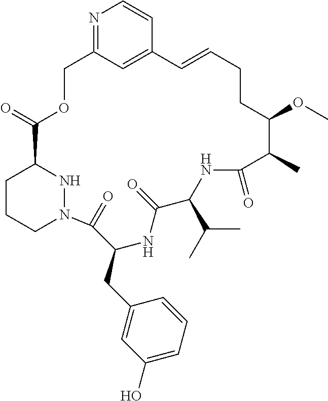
C1CCN2NC1C(=O)OCC1=NC=CC(=C1)C=CCCC(OC)C(C)C(=O)NC(C(C)C)C(=O)NC(CC1=CC(O)=CC=C1)C2=O
